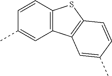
C1=CC(C)=CC2=C1SC1=C2C=C(C)C=C1
